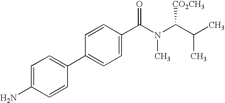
C1=C(N)C=CC(C2=CC=C(C(N(C(C(C)C)[CO2CH3])C)=O)C=C2)=C1
